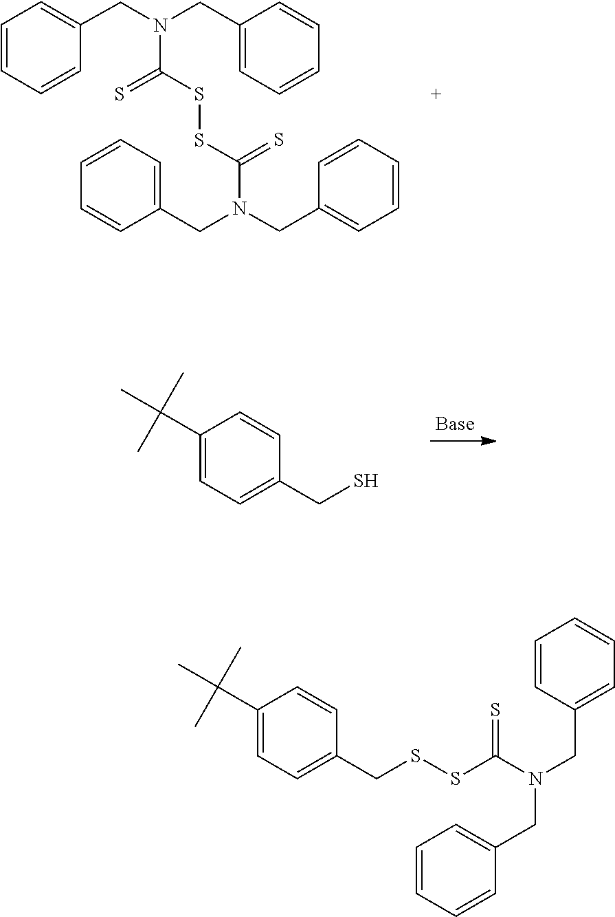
S=C(SSC(N(CC1=CC=CC=C1)CC1=CC=CC=C1)=S)N(CC1=CC=CC=C1)CC1=CC=CC=C1.C1=CC(CS)=CC=C1C(C)(C)C.C1=CC=CC(CN(CC2=CC=CC=C2)C(SSCC2=CC=C(C(C)(C)C)C=C2)=S)=C1
